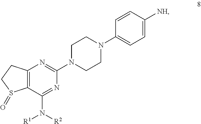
C12=C(C(N([R2])[R1])=NC(N3CCN(C4=CC=C([NH])C=C4)CC3)=N1)S(=O)CC2
